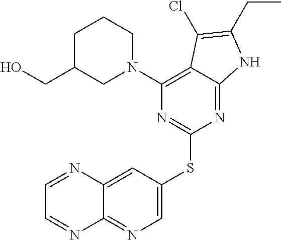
OCC1CN(C2=C3C(=NC(SC4=CN=C5C(=C4)N=CC=N5)=N2)NC(CC)=C3Cl)CCC1
